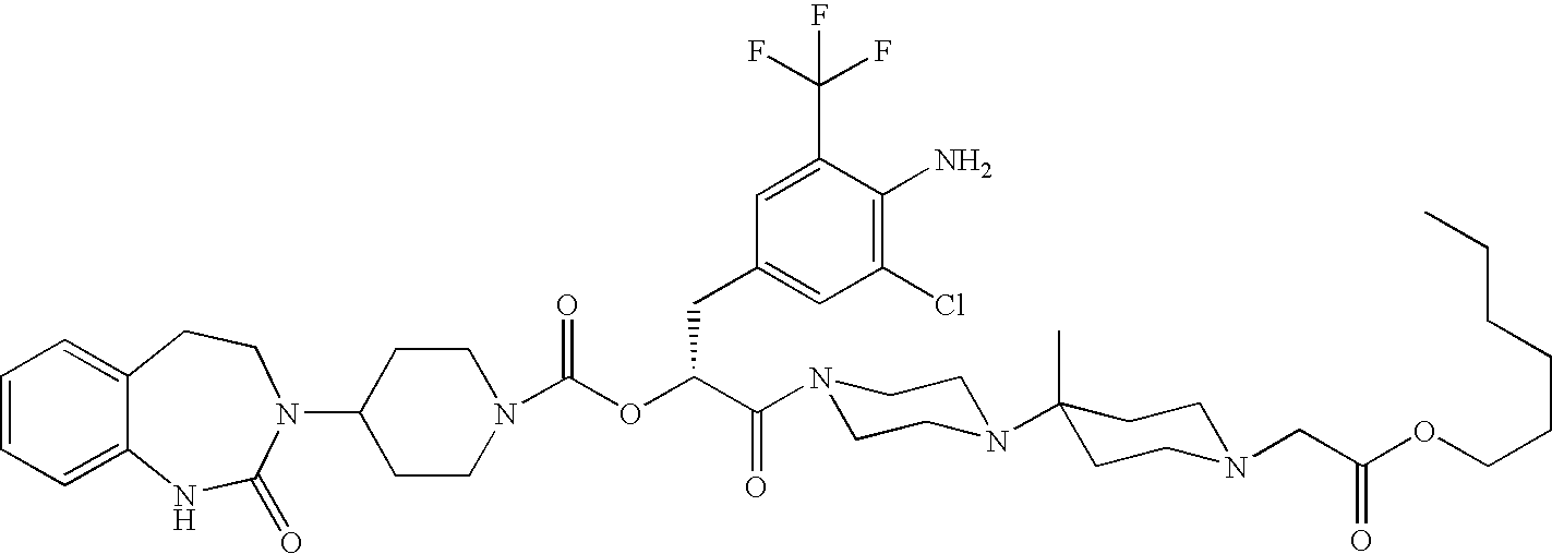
C1(N2C(=O)NC3=CC=CC=C3CC2)CCN(C(OC(C(=O)N2CCN(C3(C)CCN(CC(OCCCCCC)=O)CC3)CC2)CC2=CC(Cl)=C(N)C(C(F)(F)F)=C2)=O)CC1
